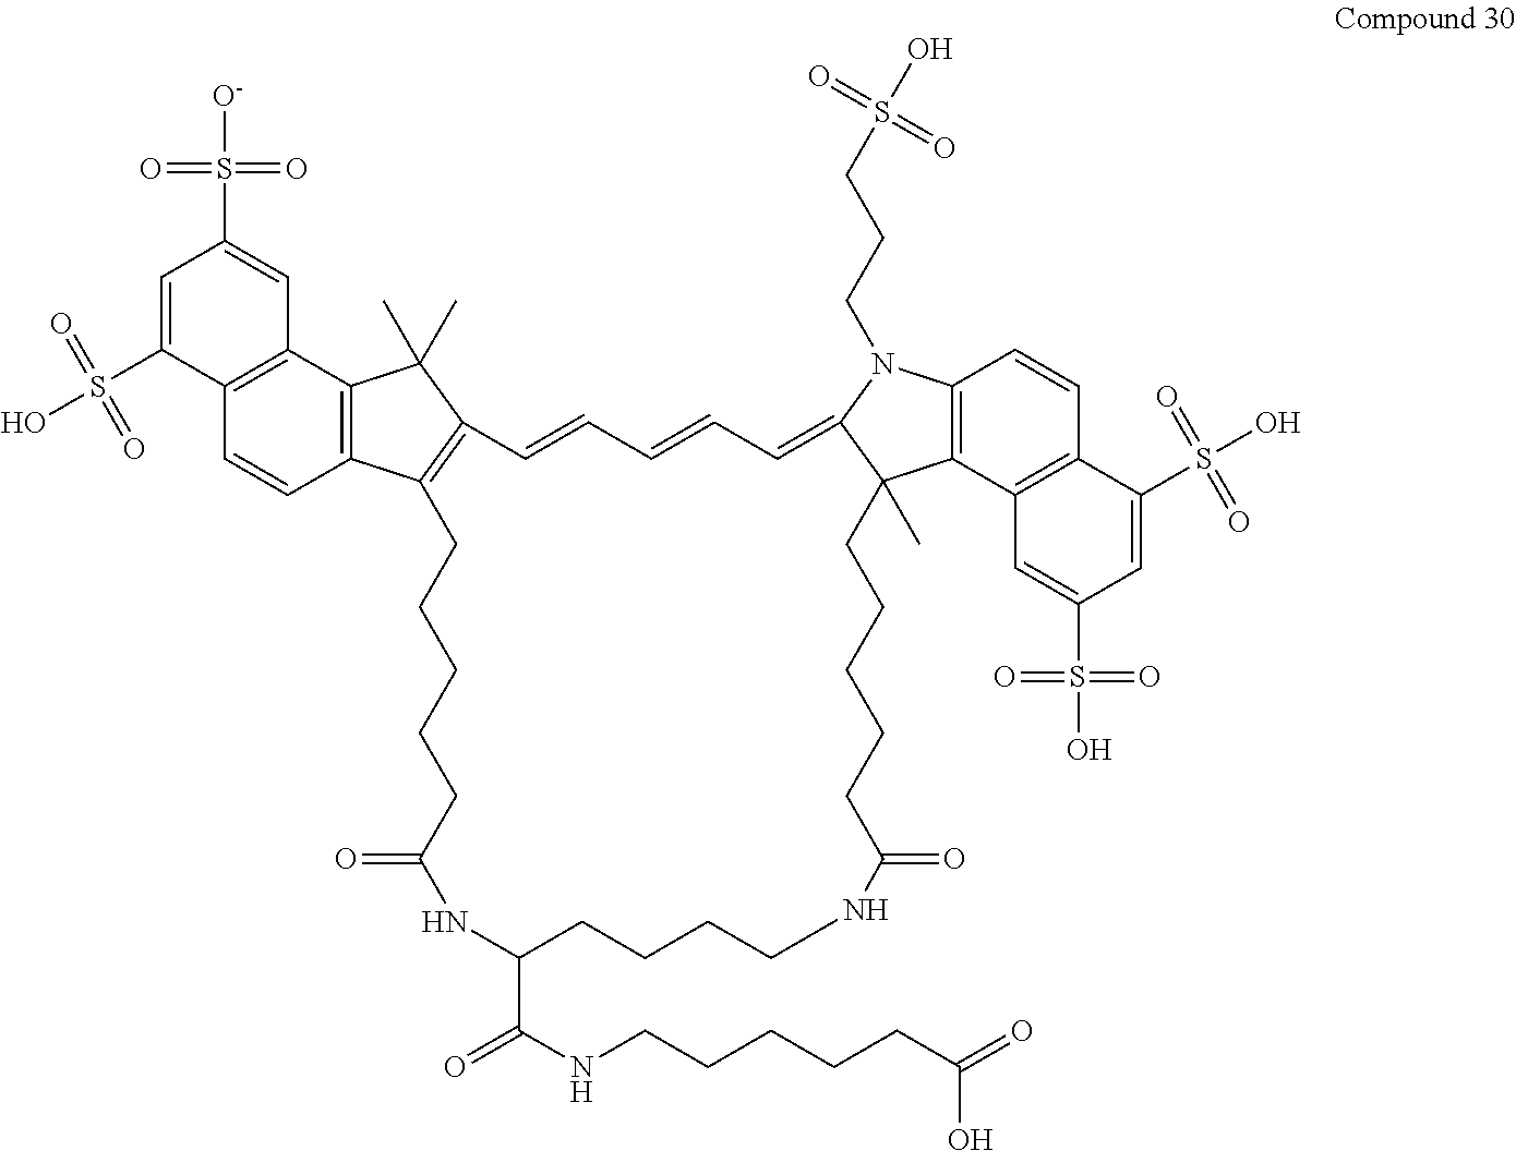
C12=C(C3=C(C=C1)C1=C(C3(C)C)C=CC=CC=C3C(C)(C4=C(C=CC5=C4C=C(S(=O)(=O)O)C=C5S(O)(=O)=O)N3CCCS(O)(=O)=O)CCCCCC(=O)NCCCCC(C(NCCCCCC(=O)O)=O)NC(=O)CCCCC1)C=C(S(=O)(=O)[O-])C=C2S(=O)(=O)O
